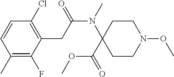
C1(C)=C(F)C(CC(N(C)C2(C(=O)OC)CCN(OC)CC2)=O)=C(Cl)C=C1
